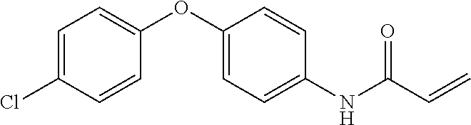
C1(OC2=CC=C(Cl)C=C2)=CC=C(NC(C=C)=O)C=C1
